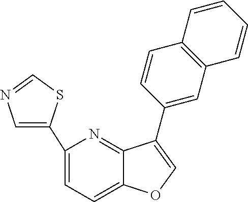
C1(C2=CN=CS2)=CC=C2C(=N1)C(C1=CC3=C(C=C1)C=CC=C3)=CO2
